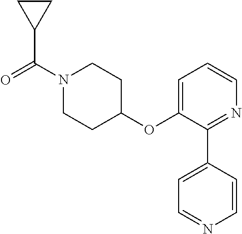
C1(OC2=CC=CN=C2C2=CC=NC=C2)CCN(C(=O)C2CC2)CC1
